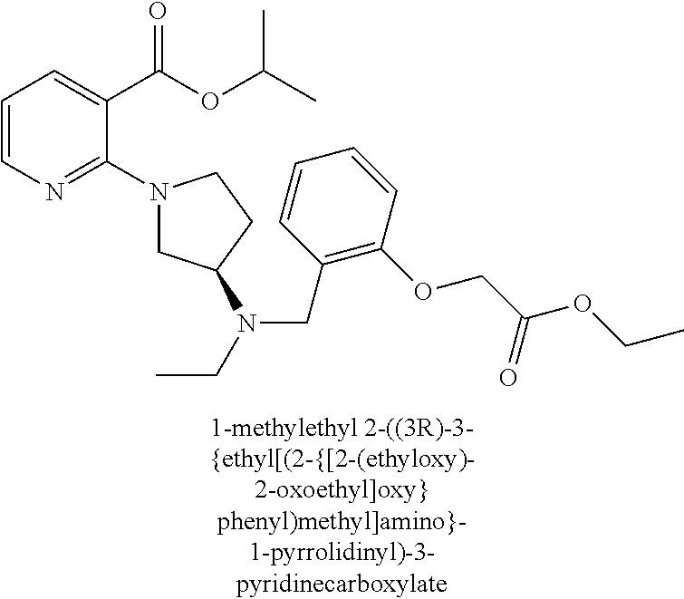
C1=CN=C(N2CC(N(CC)CC3=C(OCC(OCC)=O)C=CC=C3)CC2)C(C(OC(C)C)=O)=C1
